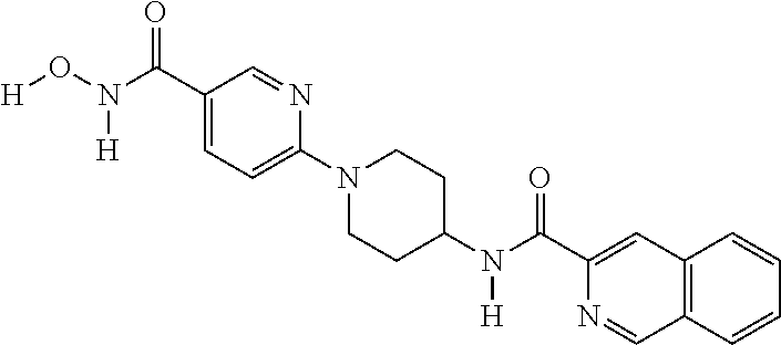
[H]ON(C(C1=CC=C(N2CCC(N(C(C3=CC4=C(C=N3)C=CC=C4)=O)[H])CC2)N=C1)=O)[H]
